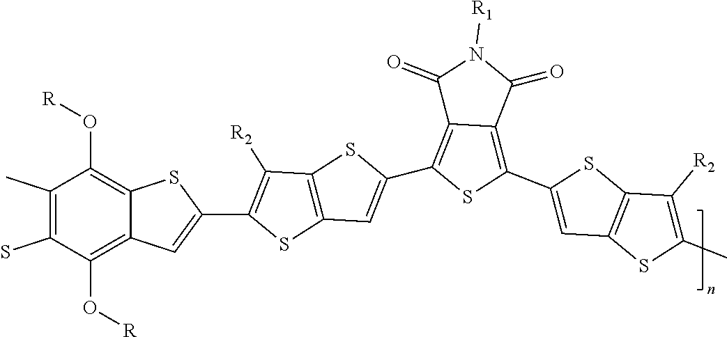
C1([R2])=C(C2=CC3=C(O[R])C(S)=C(C)C(O[R])=C3S2)SC2=C1SC(C1=C3C(=C(C4=CC5=C(S4)C([R2])=C(C)S5)S1)C(=O)N([R1])C3=O)=C2
